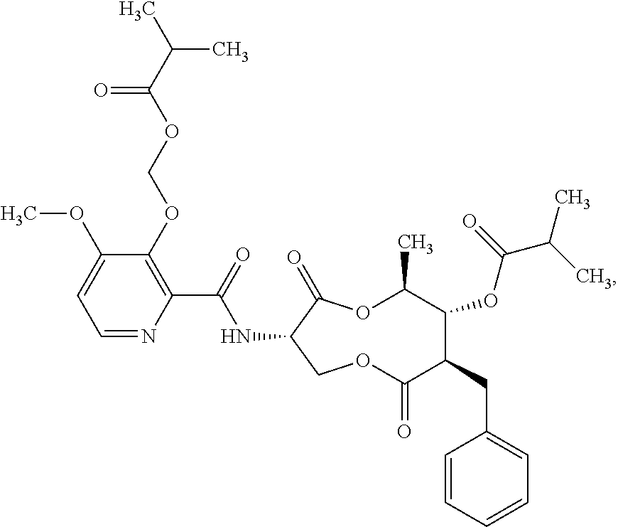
C1=NC(C(=O)NC2COC(=O)C(CC3=CC=CC=C3)C(OC(=O)C(C)C)C(C)OC2=O)=C(OCOC(C(C)C)=O)C(OC)=C1
